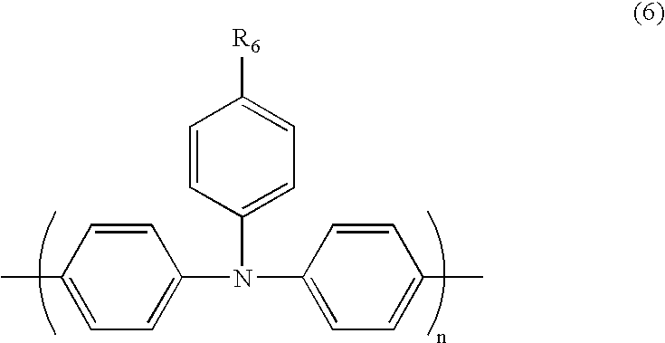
CC1=CC=C(N(C2=CC=C([R6])C=C2)C2=CC=C(C)C=C2)C=C1
